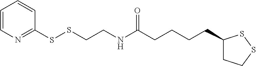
C1=CN=C(SSCCNC(CCCCC2CCSS2)=O)C=C1
